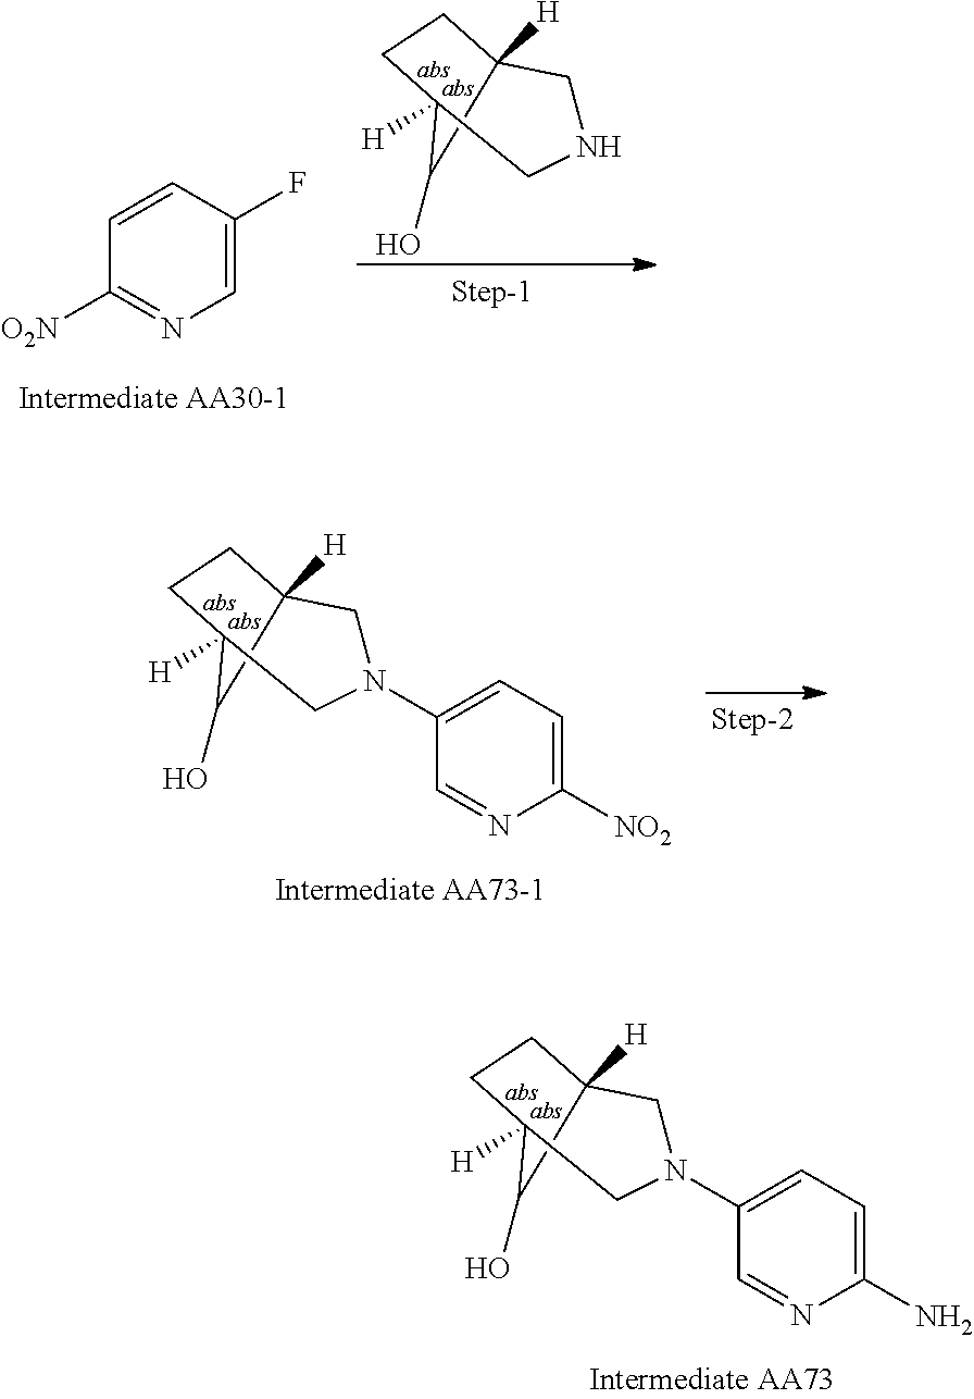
C1(F)=CN=C([O2N])C=C1.C12([H])C(O)C([H])(CC1)CNC2.C12([H])C(O)C([H])(CC1)CN(C1=CC=C([NO2])N=C1)C2.C12([H])C(O)C([H])(CC1)CN(C1=CC=C(N)N=C1)C2
